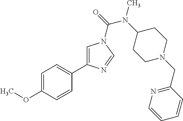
C1=C(OC)C=CC(C2=CN(C(=O)N(C3CCN(CC4=NC=CC=C4)CC3)C)C=N2)=C1
